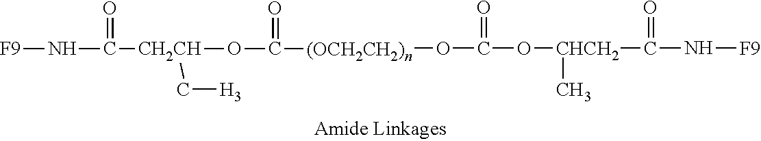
N(C(=O)[CHCH2](OC(O[(OCH2CH2)n]C(O[CH2CH](C[H3])C(N[F9])=O)=O)=O)C)[F9]
